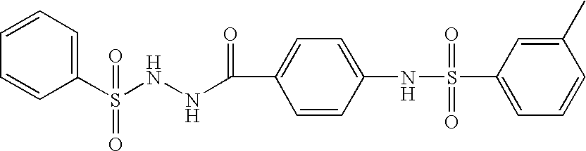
C1=CC(S(NNC(C2=CC=C(NS(C3=CC=CC(C)=C3)(=O)=O)C=C2)=O)(=O)=O)=CC=C1
